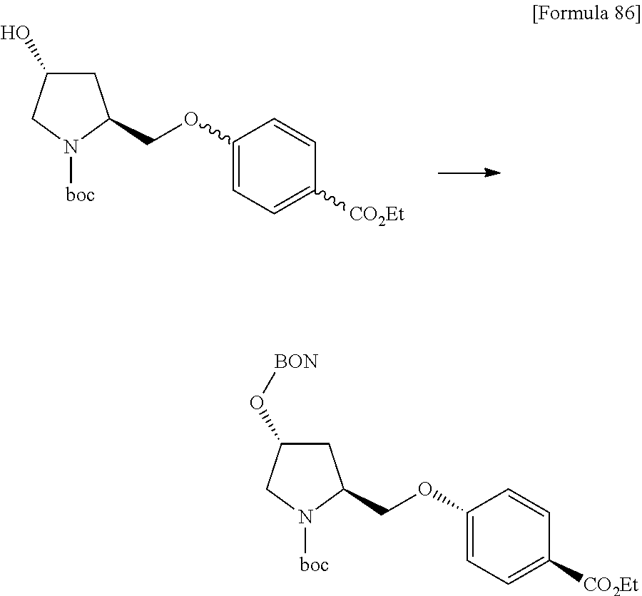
C1C(O)CN([boc])C1COC1=CC=C([CO2Et])C=C1.C1C(O[BON])CN([boc])C1COC1=CC=C([CO2Et])C=C1
